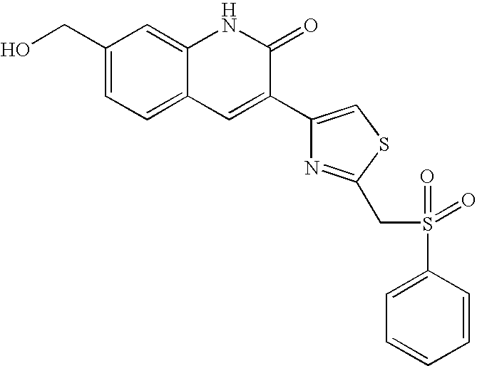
C1(CO)=CC=C2C(=C1)NC(=O)C(C1=CSC(CS(C3=CC=CC=C3)(=O)=O)=N1)=C2
